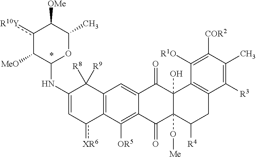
C1(NC2OC(C)C([OMe])c([R10Y])C2[MeO])=Cc([XR6])C2=C(C1([R9])[R8])C=C1C(=C2[OR5])C(=O)C2(O[Me])C(O)(C1=O)C1=C(CC2[R4])C([R3])=C(C)C([COR2])=C1[R1O]
